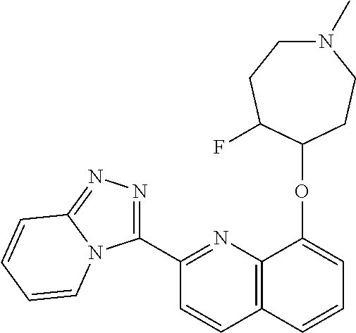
C1(C2=NN=C3N2C=CC=C3)=NC2=C(C=C1)C=CC=C2OC1CCN(C)CCC1F
